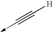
[H]C#C->C
